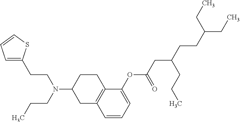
C1(OC(CC(CCC(CC)CC)CCC)=O)=CC=CC2=C1CCC(N(CCC)CCC1=CC=CS1)C2
